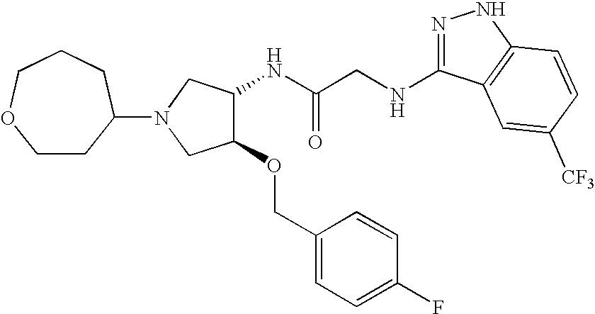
C(C(NC1C(OCC2=CC=C(F)C=C2)CN(C2CCOCCC2)C1)=O)NC1=NNC2=C1C=C([CF3])C=C2
